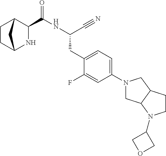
N1C2CCC(C1C(NC(C#N)CC1=CC=C(N3CC4C(C3)CCN4C3COC3)C=C1F)=O)C2
